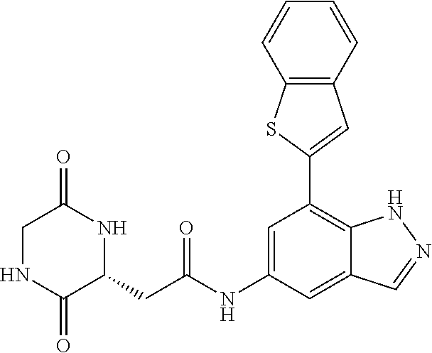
C1=C(NC(=O)CC2NC(=O)CNC2=O)C=C2C(=C1C1=CC3=C(S1)C=CC=C3)NN=C2
